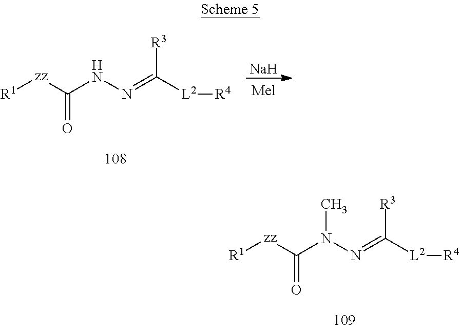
[Na].[R1][zz]C(=O)NN=C([L2][R4])[R3].[R1][zz]C(=O)N(N=C([L2][R4])[R3])C
